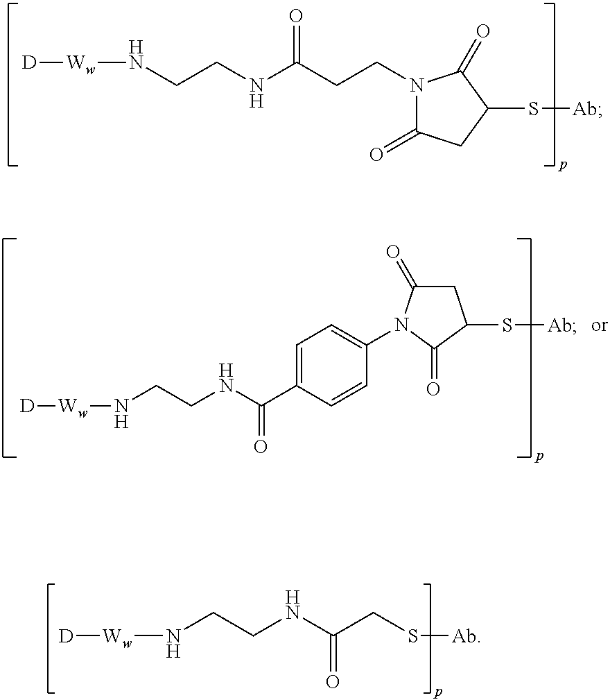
[D][Ww]NCCNC(C1=CC=C(N2C(=O)CC(S[Ab])C2=O)C=C1)=O.[D][Ww]NCCNC(CCN1C(=O)CC(S[Ab])C1=O)=O.[D][Ww]NCCNC(=O)CS[Ab]
